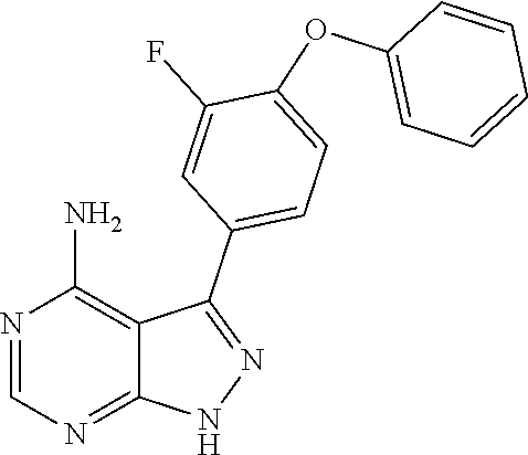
N1=CN=C2C(=C1N)C(C1=CC=C(OC3=CC=CC=C3)C(F)=C1)=NN2
